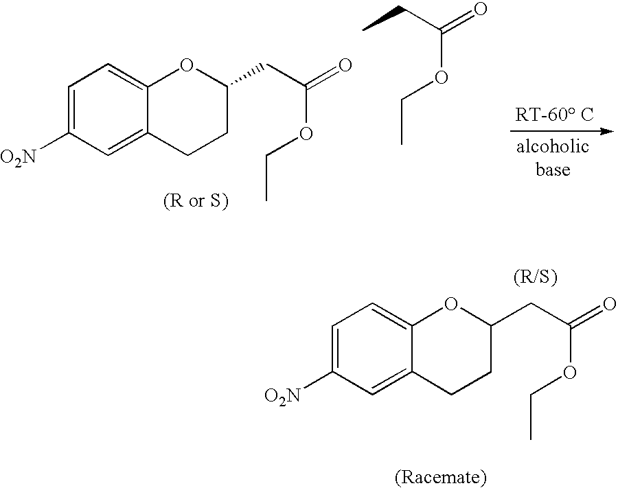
C1=C([O2N])C=C2C(=C1)OC(CC(=O)OCC)CC2.CCC(=O)OCC.C1=C([O2N])C=C2C(=C1)OC(CC(=O)OCC)CC2
